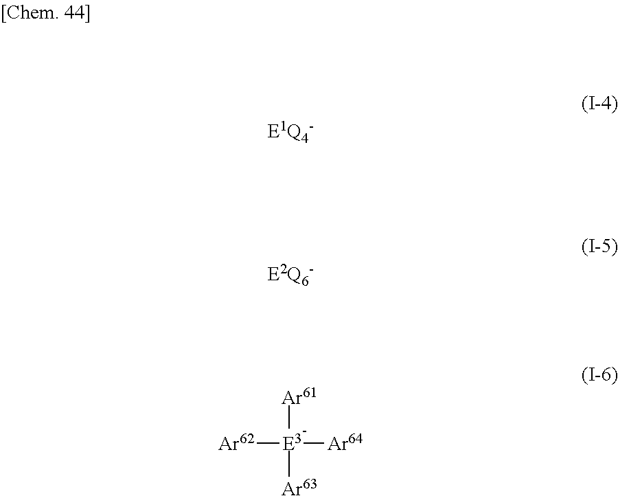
[Ar61][E3]([Ar63])([Ar62])[Ar64]
